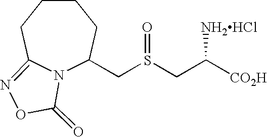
N12C(CS(CC([CO2H])[NH2HCl])=O)CCCCC1=NOC2=O
